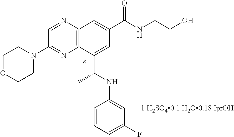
C12=C(N=CC(N3CCOCC3)=N1)C=C(C(NCCO)=O)C=C2C(C)NC1=CC(F)=CC=C1.[R]
